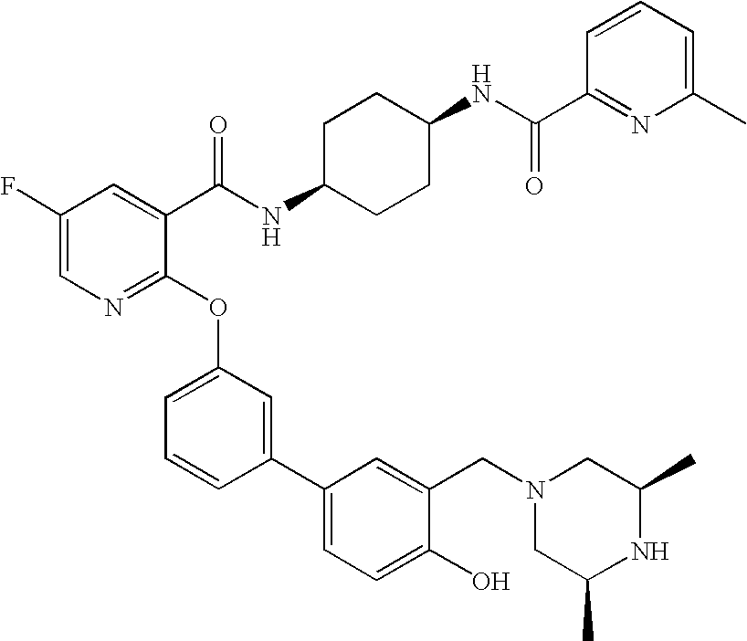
C1(F)=CN=C(OC2=CC=CC(C3=CC=C(O)C(CN4CC(C)NC(C)C4)=C3)=C2)C(C(NC2CCC(NC(=O)C3=NC(C)=CC=C3)CC2)=O)=C1
